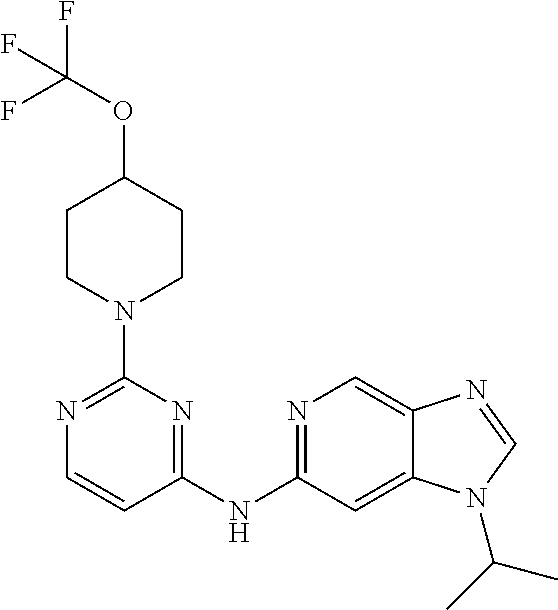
N1=C(NC2=NC(N3CCC(OC(F)(F)F)CC3)=NC=C2)C=C2C(=C1)N=CN2C(C)C
